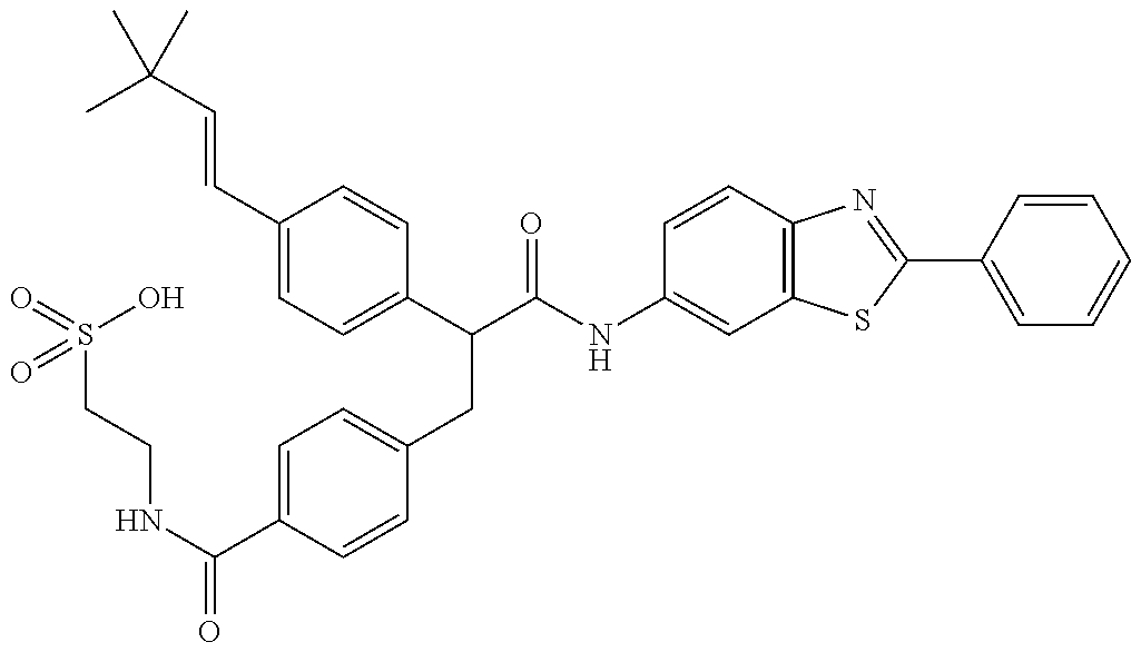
O=S(CCNC(C1=CC=C(CC(C2=CC=C(C=CC(C)(C)C)C=C2)C(=O)NC2=CC3=C(C=C2)N=C(C2=CC=CC=C2)S3)C=C1)=O)(O)=O
